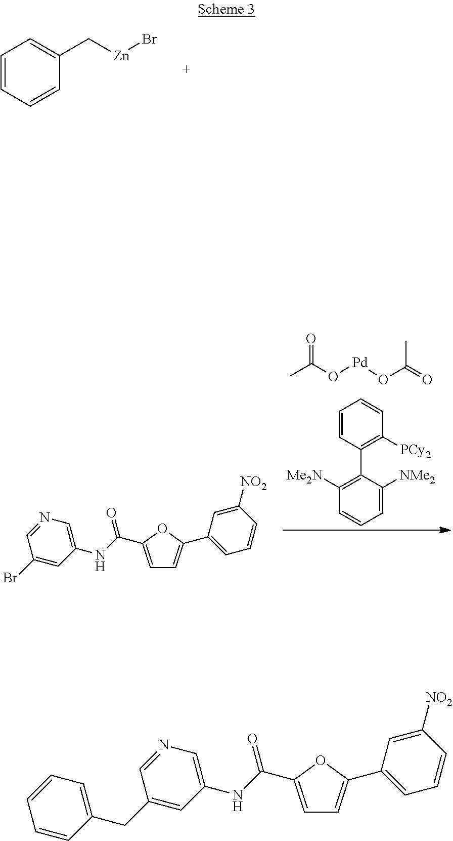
C1=CC=CC(C[Zn]Br)=C1.CC(O[Pd]OC(=O)C)=O.C1=C([NMe2])C(C2=C([PCy2])C=CC=C2)=C([Me2N])C=C1.C1(Br)=CC(NC(=O)C2=CC=C(C3=CC=CC([NO2])=C3)O2)=CN=C1.C1(CC2=CC=CC=C2)=CC(NC(=O)C2=CC=C(C3=CC=CC([NO2])=C3)O2)=CN=C1
